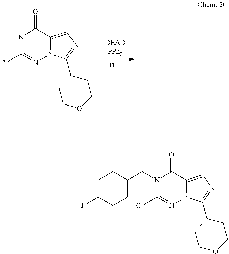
N1(CC2CCC(F)(F)CC2)C(Cl)=NN2C(=CN=C2C2CCOCC2)C1=O.N1C(Cl)=NN2C(=CN=C2C2CCOCC2)C1=O.[DEADPPh3].[THF]
